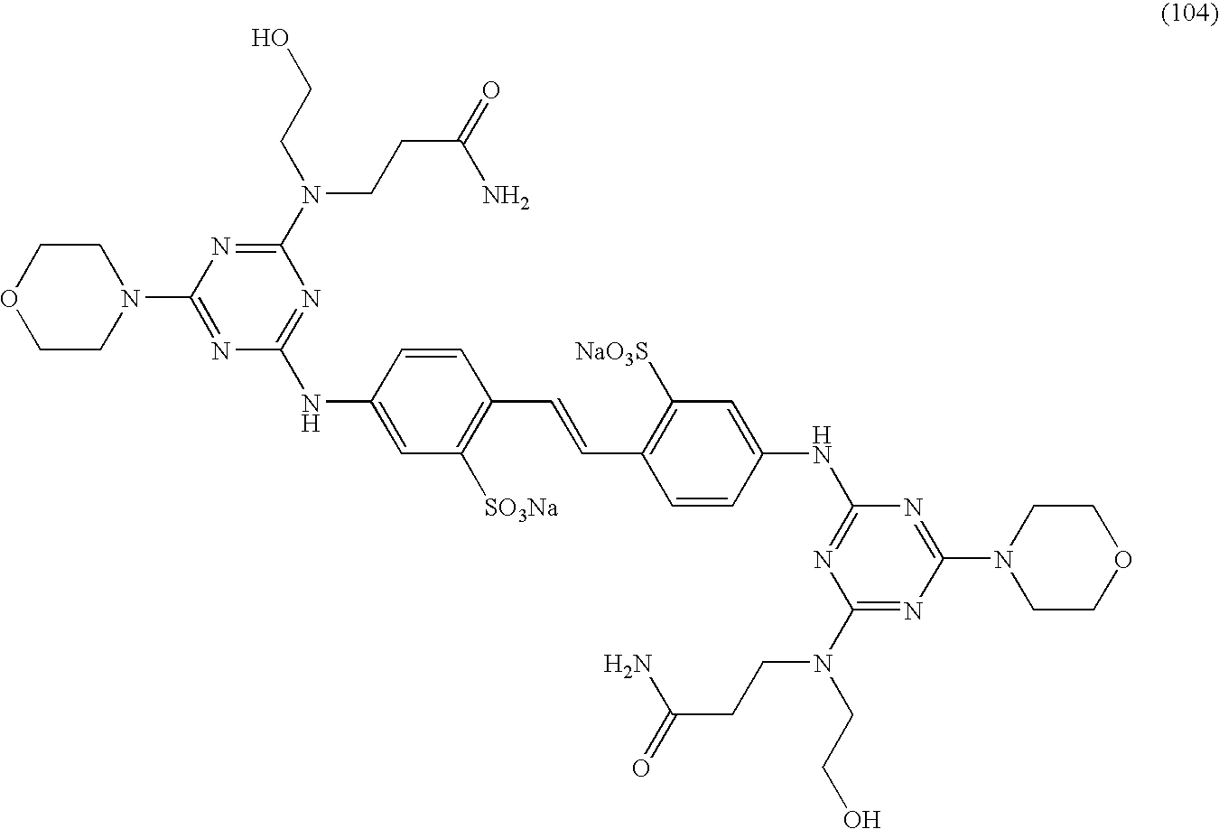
C1(N2CCOCC2)=NC(NC2=CC([SO3Na])=C(C=CC3=C([NaO3S])C=C(NC4=NC(N(CCC(=O)N)CCO)=NC(N5CCOCC5)=N4)C=C3)C=C2)=NC(N(CCC(=O)N)CCO)=N1
